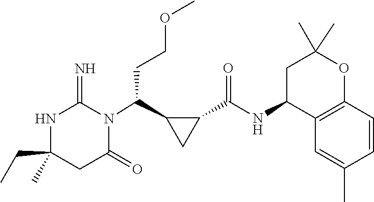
C1(CC)(C)NC(=N)N(C(C2CC2C(NC2C3=C(OC(C)(C)C2)C=CC(C)=C3)=O)CCOC)C(=O)C1
